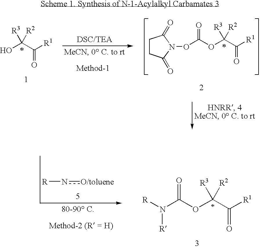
C1CC(=O)N(OC(OC(C([R1])=O)([R3])[R2])=O)C1=O.OC(C([R1])=O)([R3])[R2].[R]n[O/toluene].N(C(OC(C([R1])=O)([R3])[R2])=O)([R])[R]
